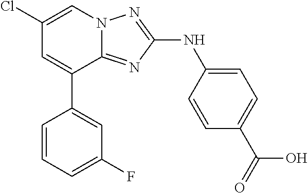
C1(C2=CC(Cl)=CN3C2=NC(NC2=CC=C(C(=O)O)C=C2)=N3)=CC(F)=CC=C1
